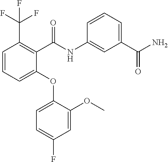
C1(OC2=CC=C(F)C=C2OC)=CC=CC(C(F)(F)F)=C1C(NC1=CC(C(N)=O)=CC=C1)=O
